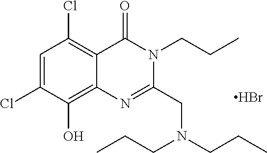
Br.C1=C(Cl)C(O)=C2C(=C1Cl)C(=O)N(CCC)C(CN(CCC)CCC)=N2
